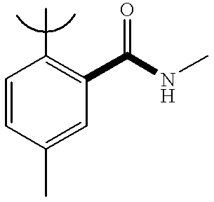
C1=CC(C)=CC(C(NC)=O)=C1C
